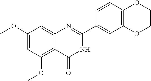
C1(OC)=CC(OC)=C2C(=C1)N=C(C1=CC3=C(C=C1)OCCO3)NC2=O
